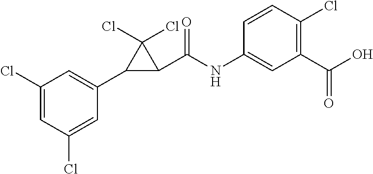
C1(Cl)=CC(Cl)=CC(C2C(C(NC3=CC(C(O)=O)=C(Cl)C=C3)=O)C2(Cl)Cl)=C1
